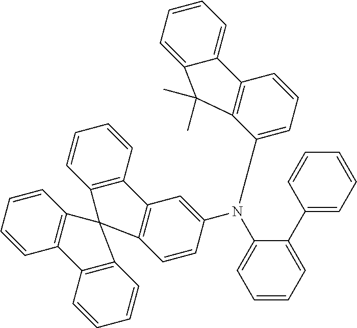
C1=CC=C(C2=CC=CC=C2)C(N(C2=CC3=C(C=C2)C2(C4=C3C=CC=C4)C3=C(C=CC=C3)C3=C2C=CC=C3)C2=CC=CC3=C2C(C)(C)C2=CC=CC=C32)=C1
